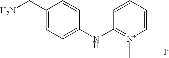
C1(CN)=CC=C(NC2=[N+](C)C=CC=C2)C=C1.[I-]
